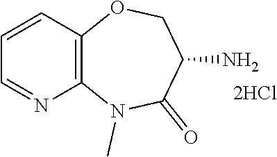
C1=CC2=C(N=C1)N(C)C(=O)C(N)CO2.[2HCl]
